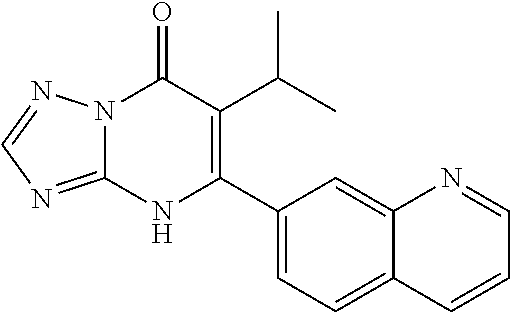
C1(C(C)C)=C(C2=CC=C3C(=C2)N=CC=C3)NC2=NC=NN2C1=O
